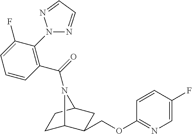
C1C2C(COC3=NC=C(F)C=C3)CC(C1)N2C(=O)C1=C(N2N=CC=N2)C(F)=CC=C1
